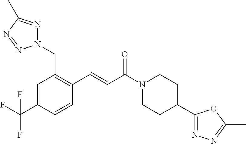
C1=C(C(F)(F)F)C=CC(C=CC(N2CCC(C3=NN=C(C)O3)CC2)=O)=C1CN1N=C(C)N=N1
